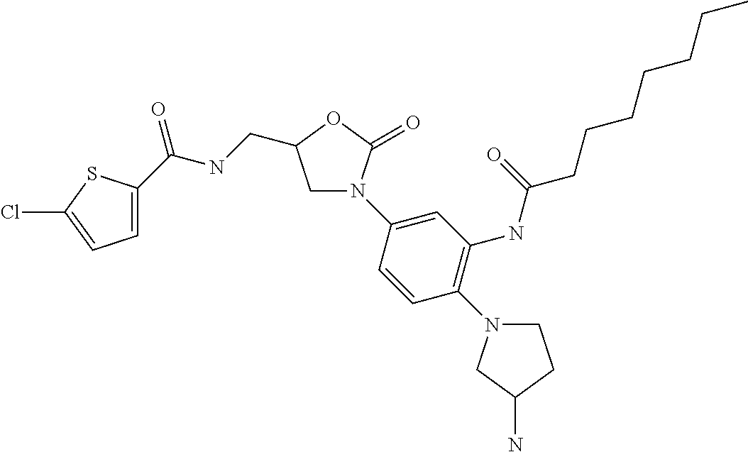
C1=C(C(NCC2CN(C3=CC(NC(CCCCCCC)=O)=C(N4CCC(N)C4)C=C3)C(=O)O2)=O)SC(Cl)=C1
